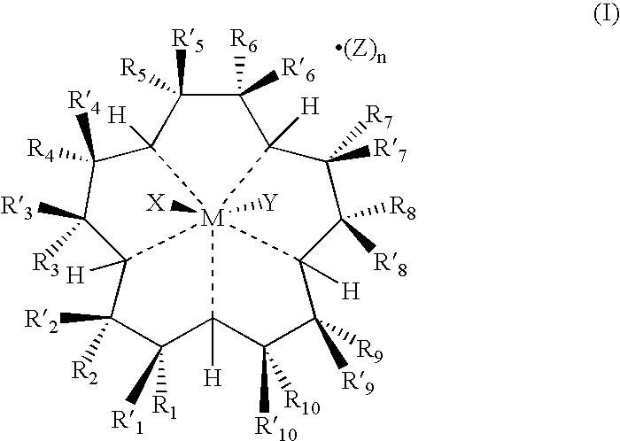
C1([R5])([R5])C([R6])([R6])C2([H])C([R7])([R7])C([R8])([R8])C3([H])C([R9])([R9])C([R10])([R10])C4([H])C([R1])([R1])C([R2])([R2])C5([H])C([R3])([R3])C([R4])([R4])C1([H])[M]4325([X])[Y]
